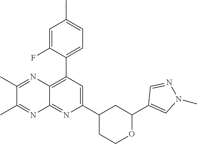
C1(C2=C3C(=NC(C4CCOC(C5=CN(C)N=C5)C4)=C2)N=C(C)C(C)=N3)=CC=C(C)C=C1F
